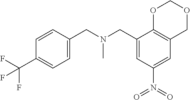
C1=C(CN(CC2=CC(N(=O)=O)=CC3=C2OCOC3)C)C=CC(C(F)(F)F)=C1
